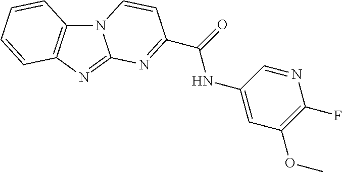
N12C3=C(N=C1N=C(C(=O)NC1=CC(OC)=C(F)N=C1)C=C2)C=CC=C3
